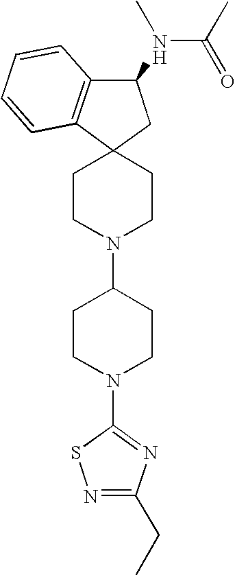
C12=C(C(N(C(C)=O)C)CC13CCN(C1CCN(C4=NC(CC)=NS4)CC1)CC3)C=CC=C2
